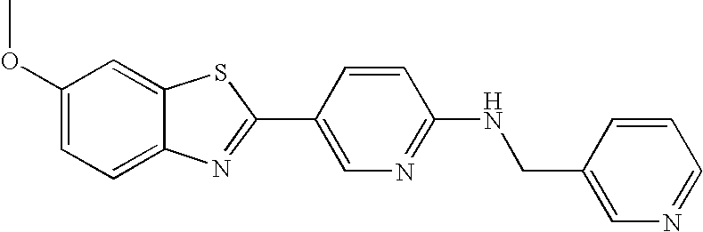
C1(OC)=CC=C2C(=C1)SC(C1=CN=C(NCC3=CN=CC=C3)C=C1)=N2
